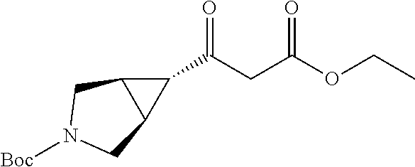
C1(C(CC(OCC)=O)=O)C2C1CN([Boc])C2
